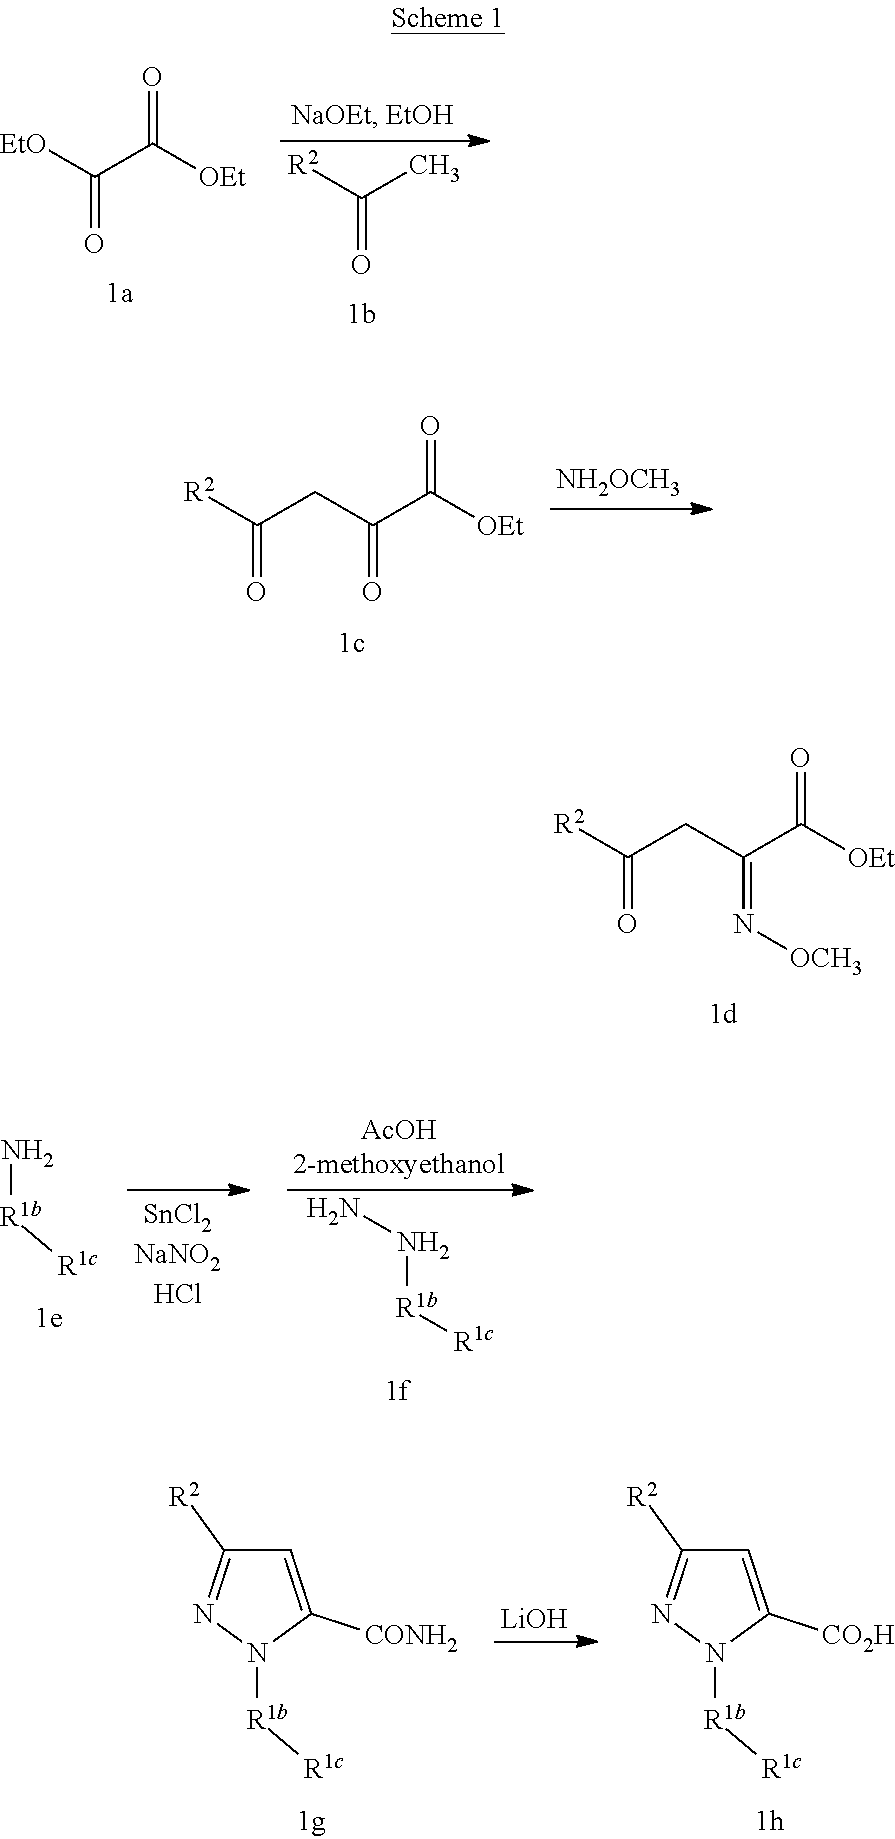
[R2]C(CC(C([OEt])=O)=N[OCH3])=O.[EtO]C(C([OEt])=O)=O.C(C)([R2])=O.[R2]C(CC(C([OEt])=O)=O)=O.[NH2OCH3].N[R1b][R1c].N([R1b][R1c])N.N1([R1b][R1c])C([CONH2])=CC([R2])=N1.[LiOH].N1([R1b][R1c])C([CO2H])=CC([R2])=N1
